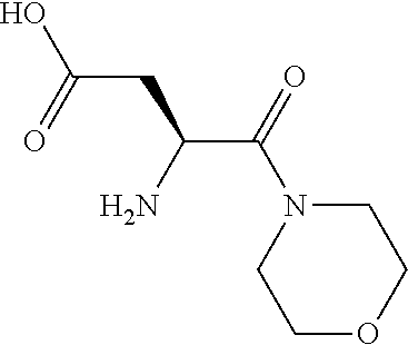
C1N(C(C(CC(O)=O)N)=O)CCOC1
